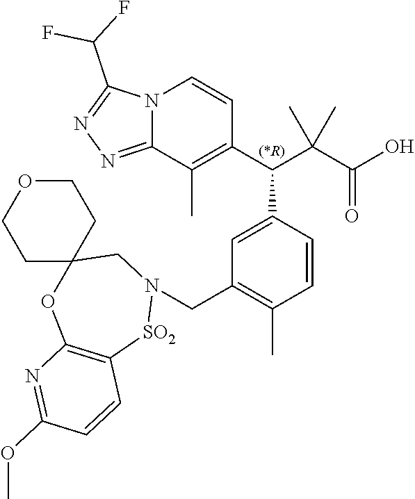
C1=CC(C(C(C(O)=O)(C)C)C2=C(C)C3=NN=C(C(F)F)N3C=C2)=CC(CN2[SO2]C3=C(OC4(C2)CCOCC4)N=C(OC)C=C3)=C1C
